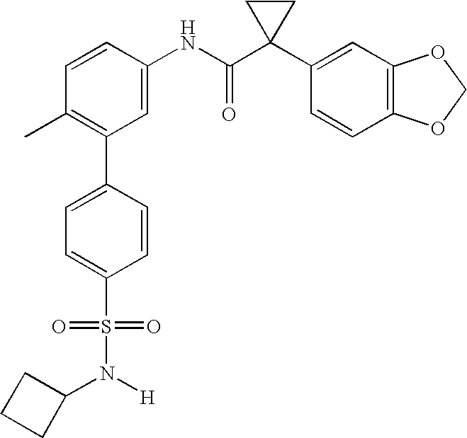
C1(C2=C(C)C=CC(NC(C3(C4=CC5=C(C=C4)OCO5)CC3)=O)=C2)=CC=C(S(=O)(=O)N([H])C2CCC2)C=C1
